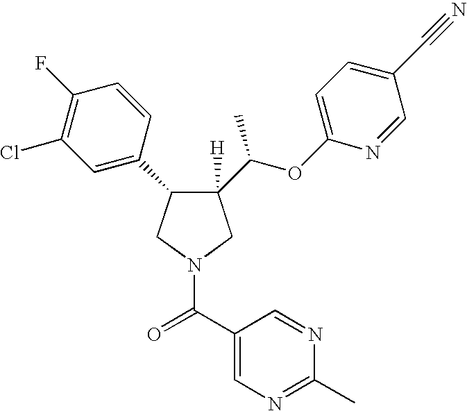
C1([H])(C(OC2=CC=C(C#N)C=N2)C)C(C2=CC(Cl)=C(F)C=C2)CN(C(C2=CN=C(C)N=C2)=O)C1
